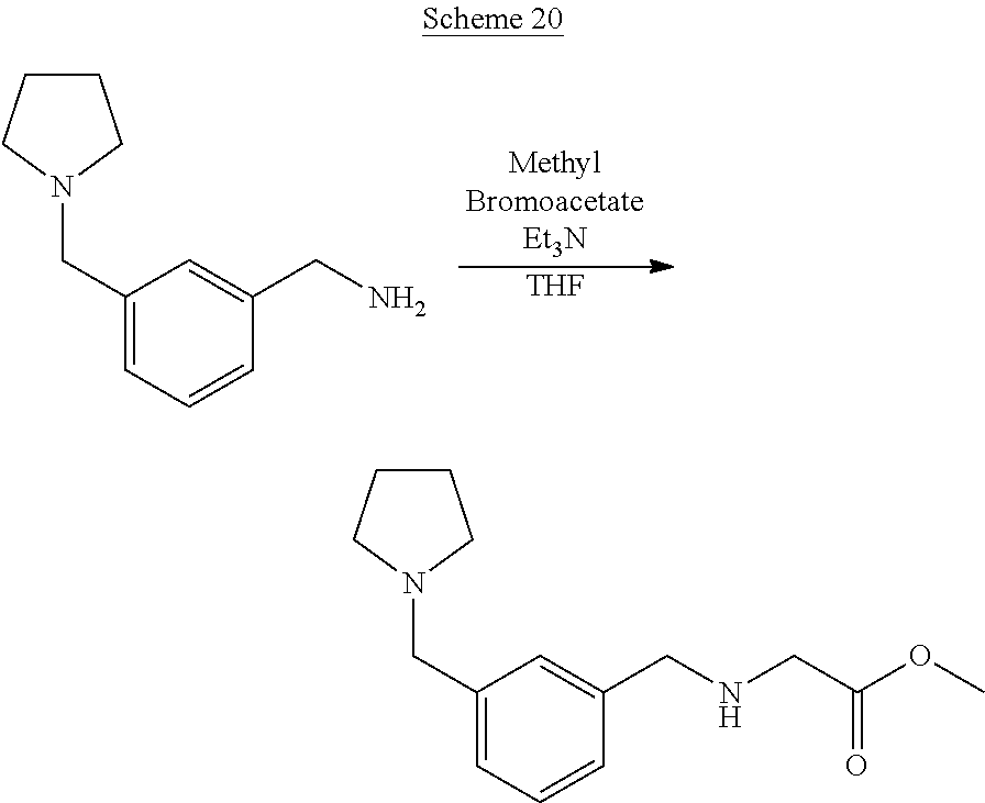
C1(CN2CCCC2)=CC=CC(CN)=C1.[THF].C1(CN2CCCC2)=CC=CC(CNCC(OC)=O)=C1
